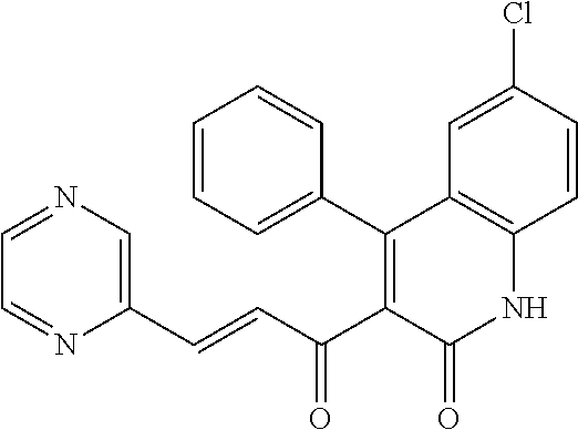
C1=CC=C(C2=C(C(C=CC3=CN=CC=N3)=O)C(=O)NC3=C2C=C(Cl)C=C3)C=C1
